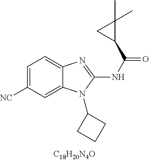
C1=C([CN])C=C2C(=C1)N=C(NC(C1C(C)(C)C1)=O)N2C1CCC1
